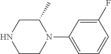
C1C(C)N(C2=CC=CC(F)=C2)CCN1
